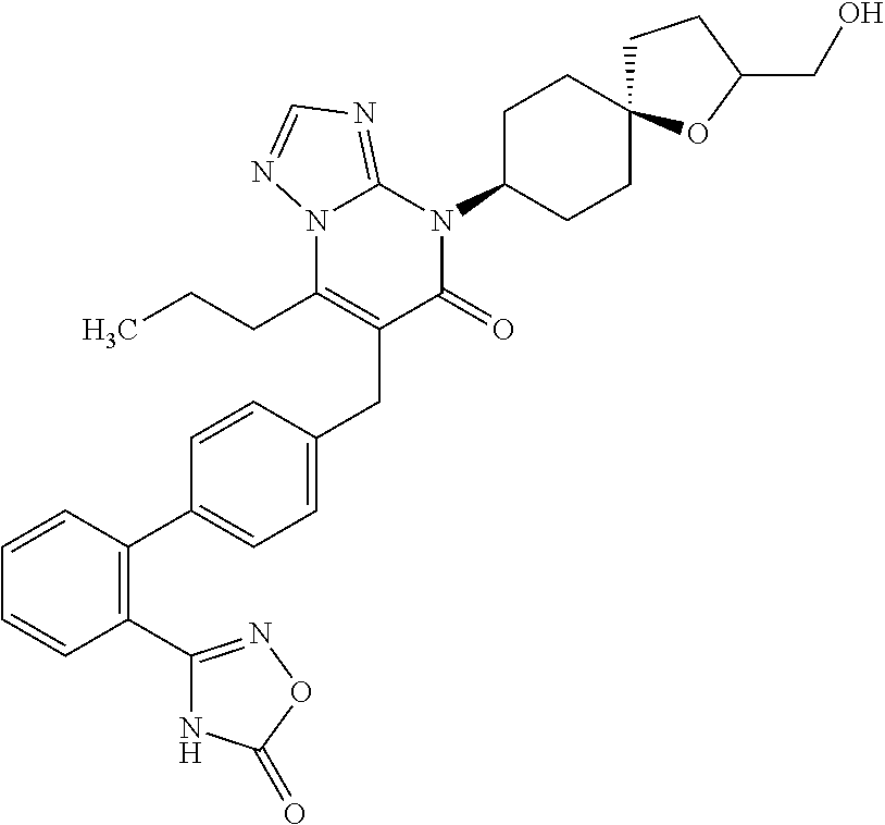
C1=CC(C2=CC=C(CC3=C(CCC)N4C(=NC=N4)N(C4CCC5(CC4)CCC(CO)O5)C3=O)C=C2)=C(C2=NOC(=O)N2)C=C1
